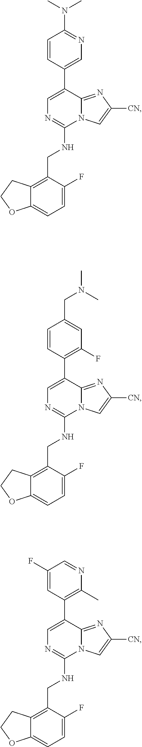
C1=C(F)C(CNC2=NC=C(C3=CN=C(N(C)C)C=C3)C3=NC([CN])=CN23)=C2C(=C1)OCC2.C1=C(F)C(CNC2=NC=C(C3=C(F)C=C(CN(C)C)C=C3)C3=NC([CN])=CN23)=C2C(=C1)OCC2.C1=C(F)C(CNC2=NC=C(C3=C(C)N=CC(F)=C3)C3=NC([CN])=CN23)=C2C(=C1)OCC2
